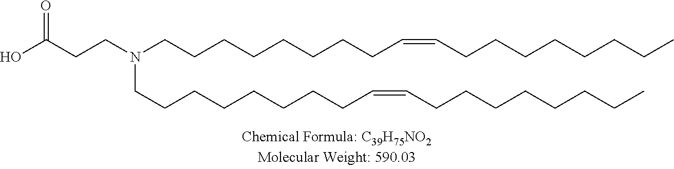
N(CCCCCCCCC=CCCCCCCCC)(CCC(O)=O)CCCCCCCCC=CCCCCCCCC
